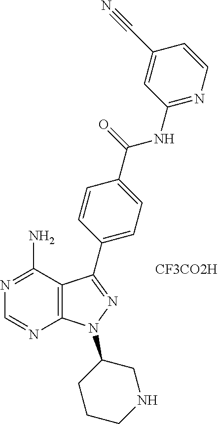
C12=C(C(N)=NC=N1)C(C1=CC=C(C(=O)NC3=NC=CC(C#N)=C3)C=C1)=NN2C1CCCNC1.[CF3CO2H]
